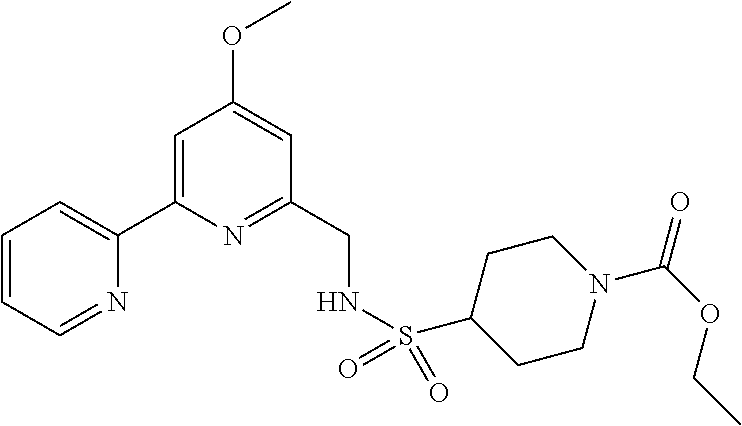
C1=CC=NC(C2=CC(OC)=CC(CNS(C3CCN(C(OCC)=O)CC3)(=O)=O)=N2)=C1
